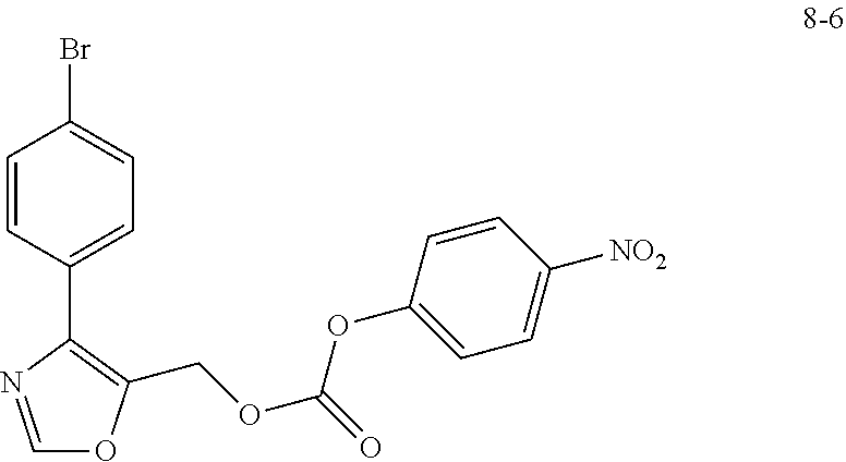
C1=NC(C2=CC=C(Br)C=C2)=C(COC(=O)OC2=CC=C([NO2])C=C2)O1
